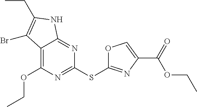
C12=C(OCC)N=C(SC3=NC(C(=O)OCC)=CO3)N=C1NC(CC)=C2Br
